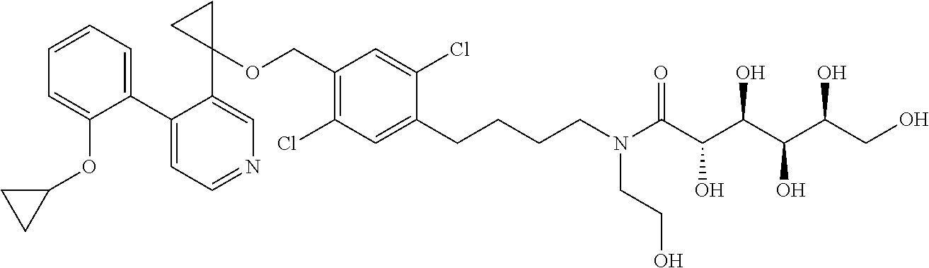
C1(C2=CC=CC=C2OC2CC2)=CC=NC=C1C1(OCC2=C(Cl)C=C(CCCCN(C(C(C(C(C(CO)O)O)O)O)=O)CCO)C(Cl)=C2)CC1
